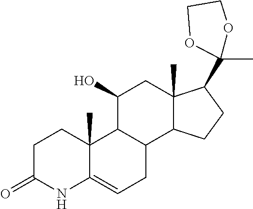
C1C(=O)NC2=CCC3C(C2(C)C1)C(O)CC1(C)C3CCC1C1(C)OCCO1
